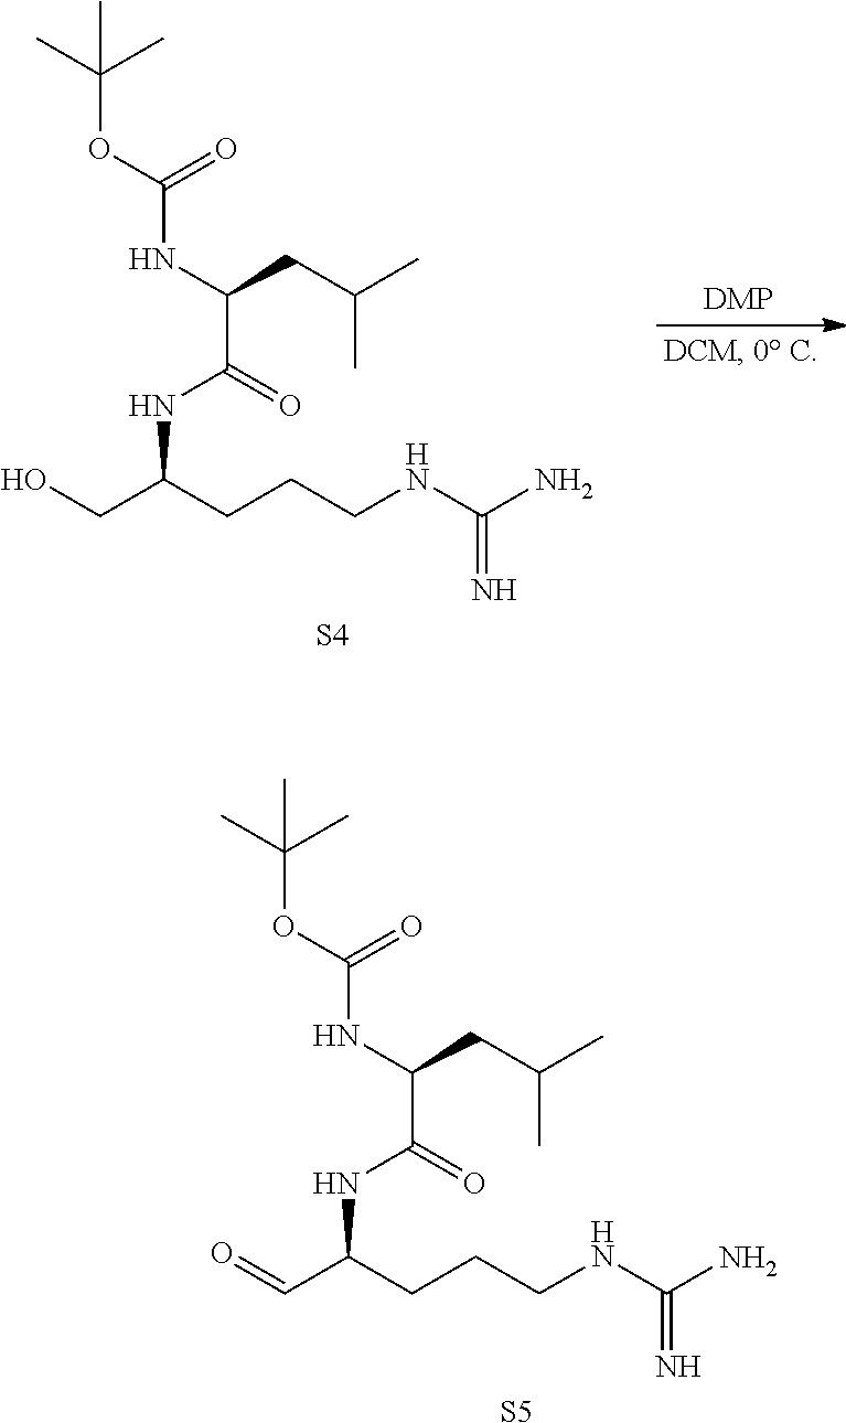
OCC(CCCNC(N)=N)NC(C(CC(C)C)NC(=O)OC(C)(C)C)=O.[S4].O=CC(CCCNC(N)=N)NC(C(CC(C)C)NC(=O)OC(C)(C)C)=O.[S5]
